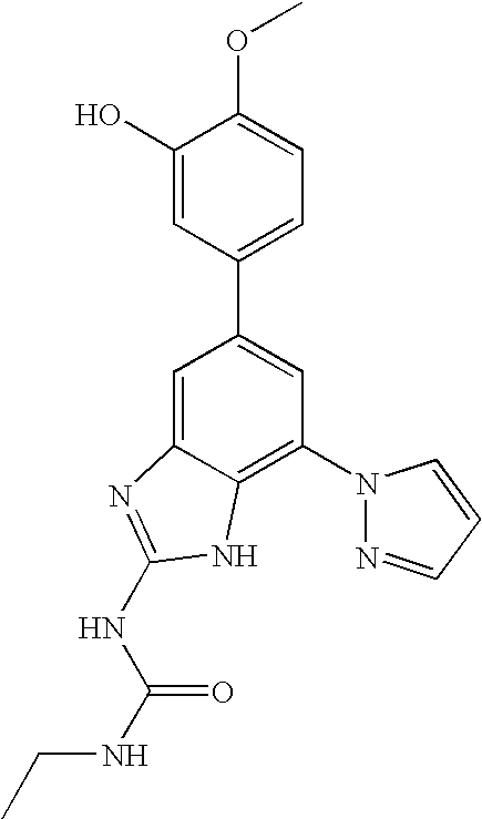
C1=C2C(=C(N3N=CC=C3)C=C1C1=CC=C(OC)C(O)=C1)NC(NC(=O)NCC)=N2
